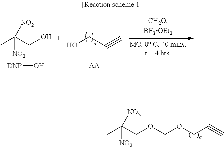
CC(CO)([NO2])[NO2].[DNP]O.OCC#C.[AA].CC(COCOCC#C)([NO2])[NO2]
